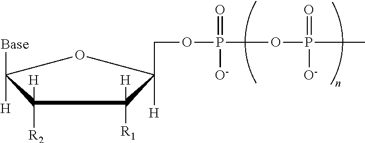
C1([R2])([H])C([H])([Base])OC([H])(COP(=O)([O-])OP(=O)([O-])C)C1([R1])[H]
